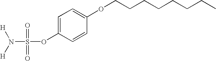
N(S(OC1=CC=C(OCCCCCCCC)C=C1)(=O)=O)([H])[H]
